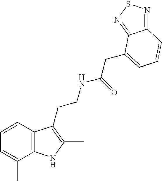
C1=CC2=C(C(C)=C1)NC(C)=C2CCNC(=O)CC1=CC=CC2=NSN=C21
